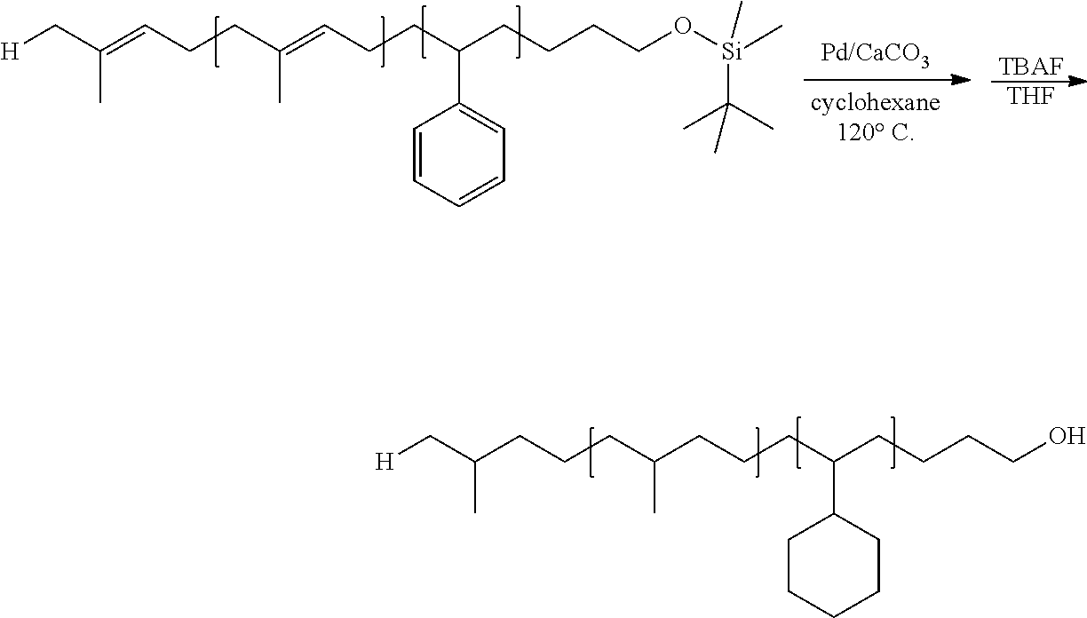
C1CCCCC1C(CCCC(CCCC(C)C[H])C)CCCCO.C1=CC=CC=C1C(CCC=C(CCC=C(C)C[H])C)CCCCO[Si](C)(C)C(C)(C)C.[TBAF].[THF]
